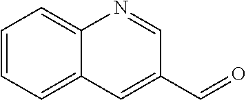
C1=NC2=CC=CC=C2C=C1C=O
